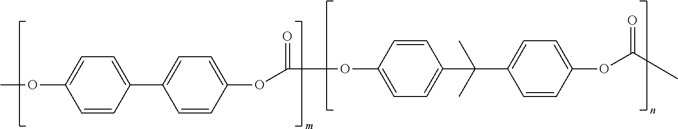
COC1=CC=C(C2=CC=C(OC(=O)OC3=CC=C(C(C)(C)C4=CC=C(OC(=O)C)C=C4)C=C3)C=C2)C=C1
